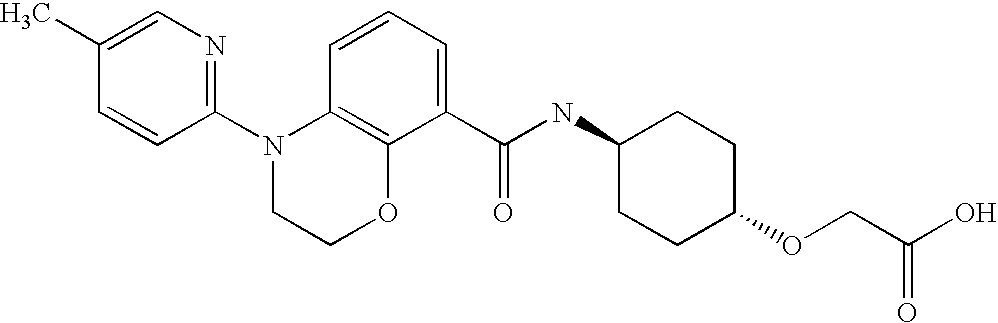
C1(N2CCOC3=C2C=CC=C3C(NC2CCC(OCC(O)=O)CC2)=O)=NC=C(C)C=C1
